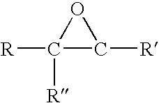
C1([R])([R])C([R])O1
